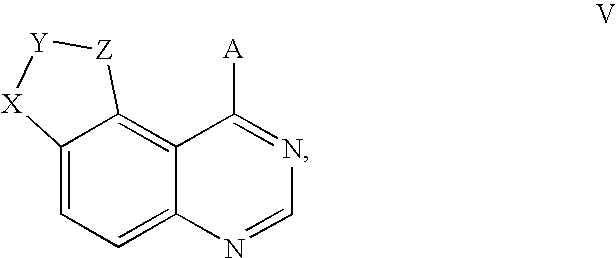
C12=CC=C3C(=C1[Z][Y][X]2)C([A])=NC=N3
